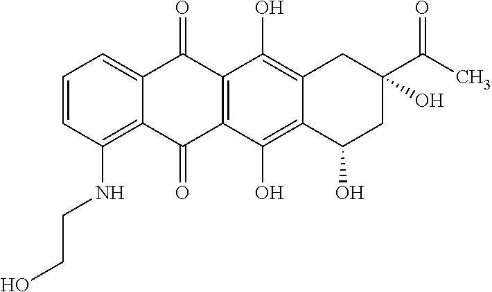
C1=CC(NCCO)=C2C(=C1)C(=O)C1=C(C2=O)C(O)=C2C(=C1O)CC(O)(C(C)=O)CC2O
